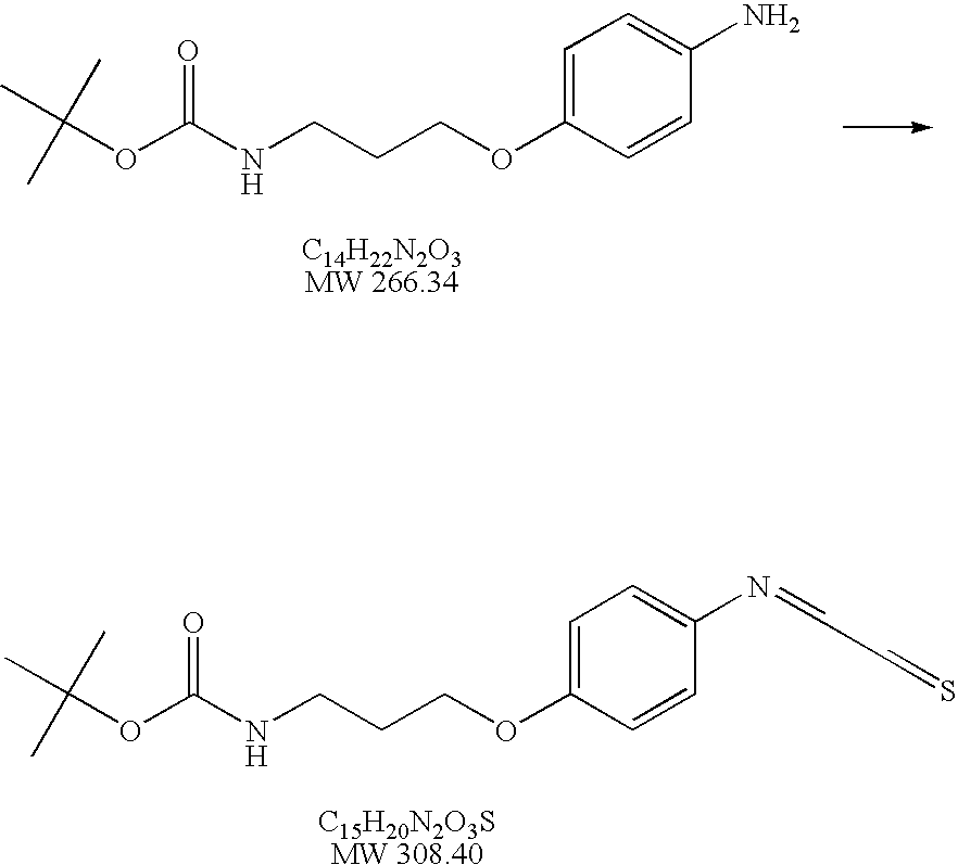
C1=C(OCCCNC(OC(C)(C)C)=O)C=CC(N=CC=S)=C1.C1=C(OCCCNC(OC(C)(C)C)=O)C=CC(N)=C1
